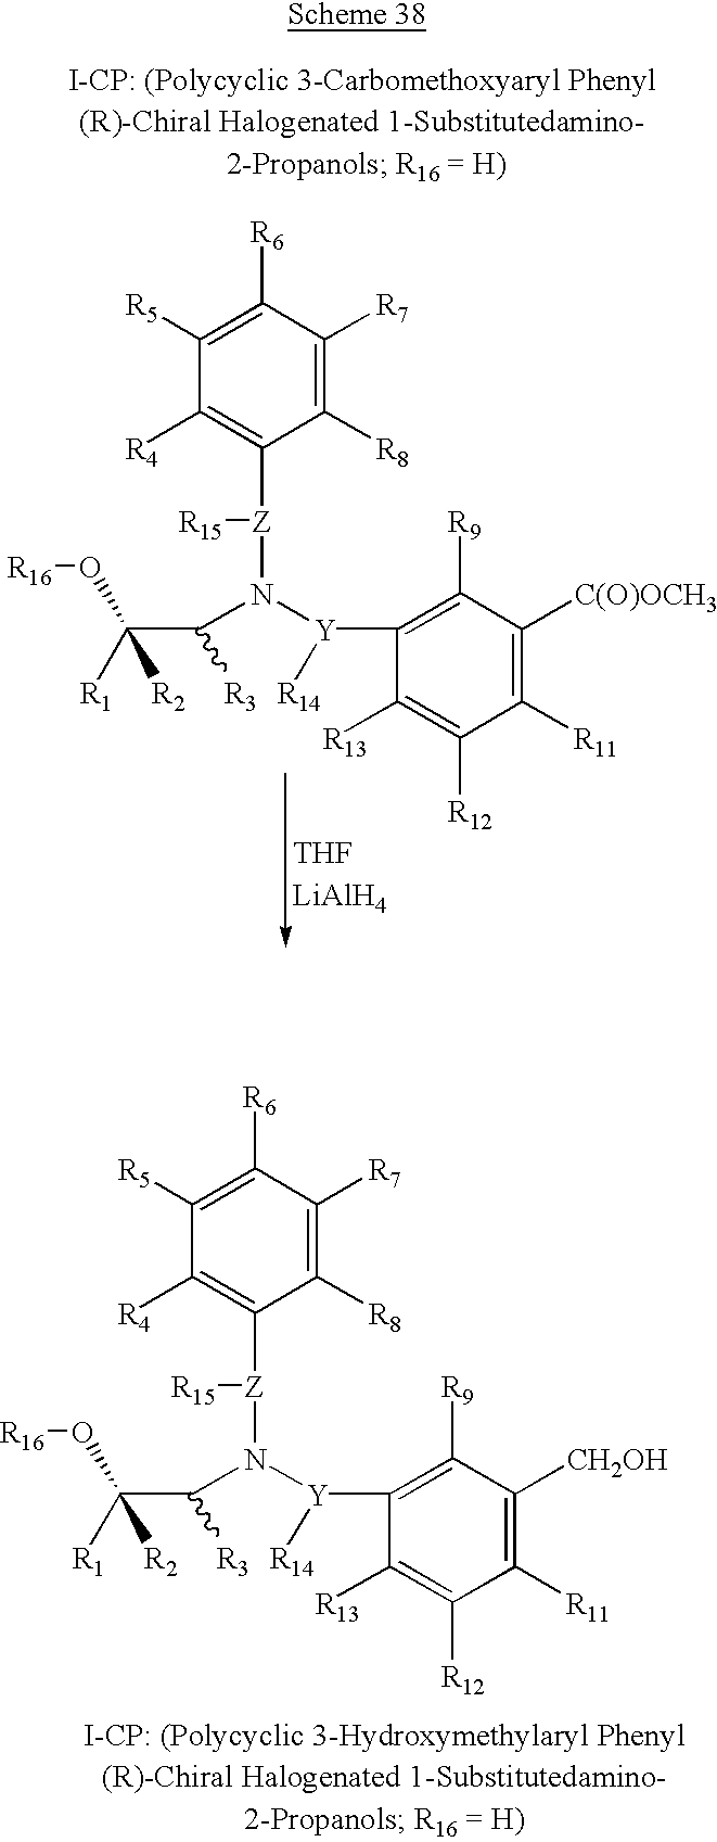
[R16]OC(C(N([Y](C1=C([R9])C([CH2OH])=C([R11])C([R12])=C1[R13])[R14])[Z](C1=C([R4])C([R5])=C([R6])C([R7])=C1[R8])[R15])[R3])([R1])[R2].[R16]OC(C(N([Y](C1=C([R9])C([C(O)OCH3])=C([R11])C([R12])=C1[R13])[R14])[Z](C1=C([R4])C([R5])=C([R6])C([R7])=C1[R8])[R15])[R3])([R1])[R2]
